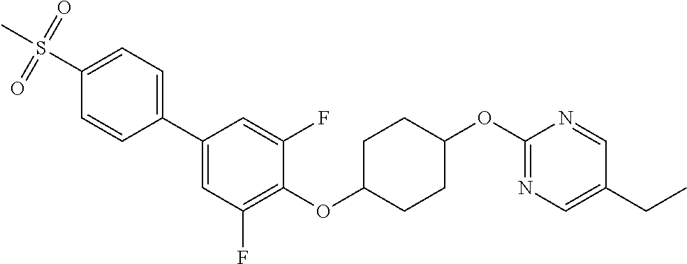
C1(C2=CC(F)=C(OC3CCC(OC4=NC=C(CC)C=N4)CC3)C(F)=C2)=CC=C(S(C)(=O)=O)C=C1
